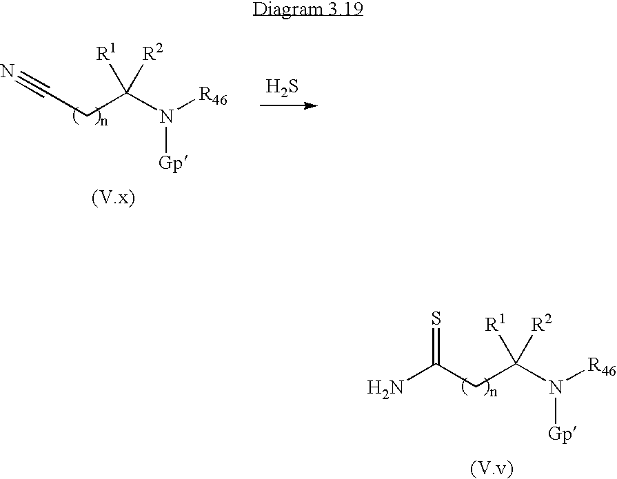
NC(CC(N([Gp])[R46])([R2])[R1])=S.C(C(N([Gp])[R46])([R2])[R1])C#N.S
